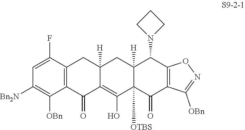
C1=C(F)C2=C(C([OBn])=C1[Bn2N])C(=O)C1=C(O)C3([OTBS])C([H])(CC1([H])C2)C(N1CCC1)C1=C(C3=O)C([OBn])=NO1
